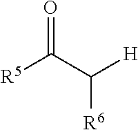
[R5]C(C([H])[R6])=O
